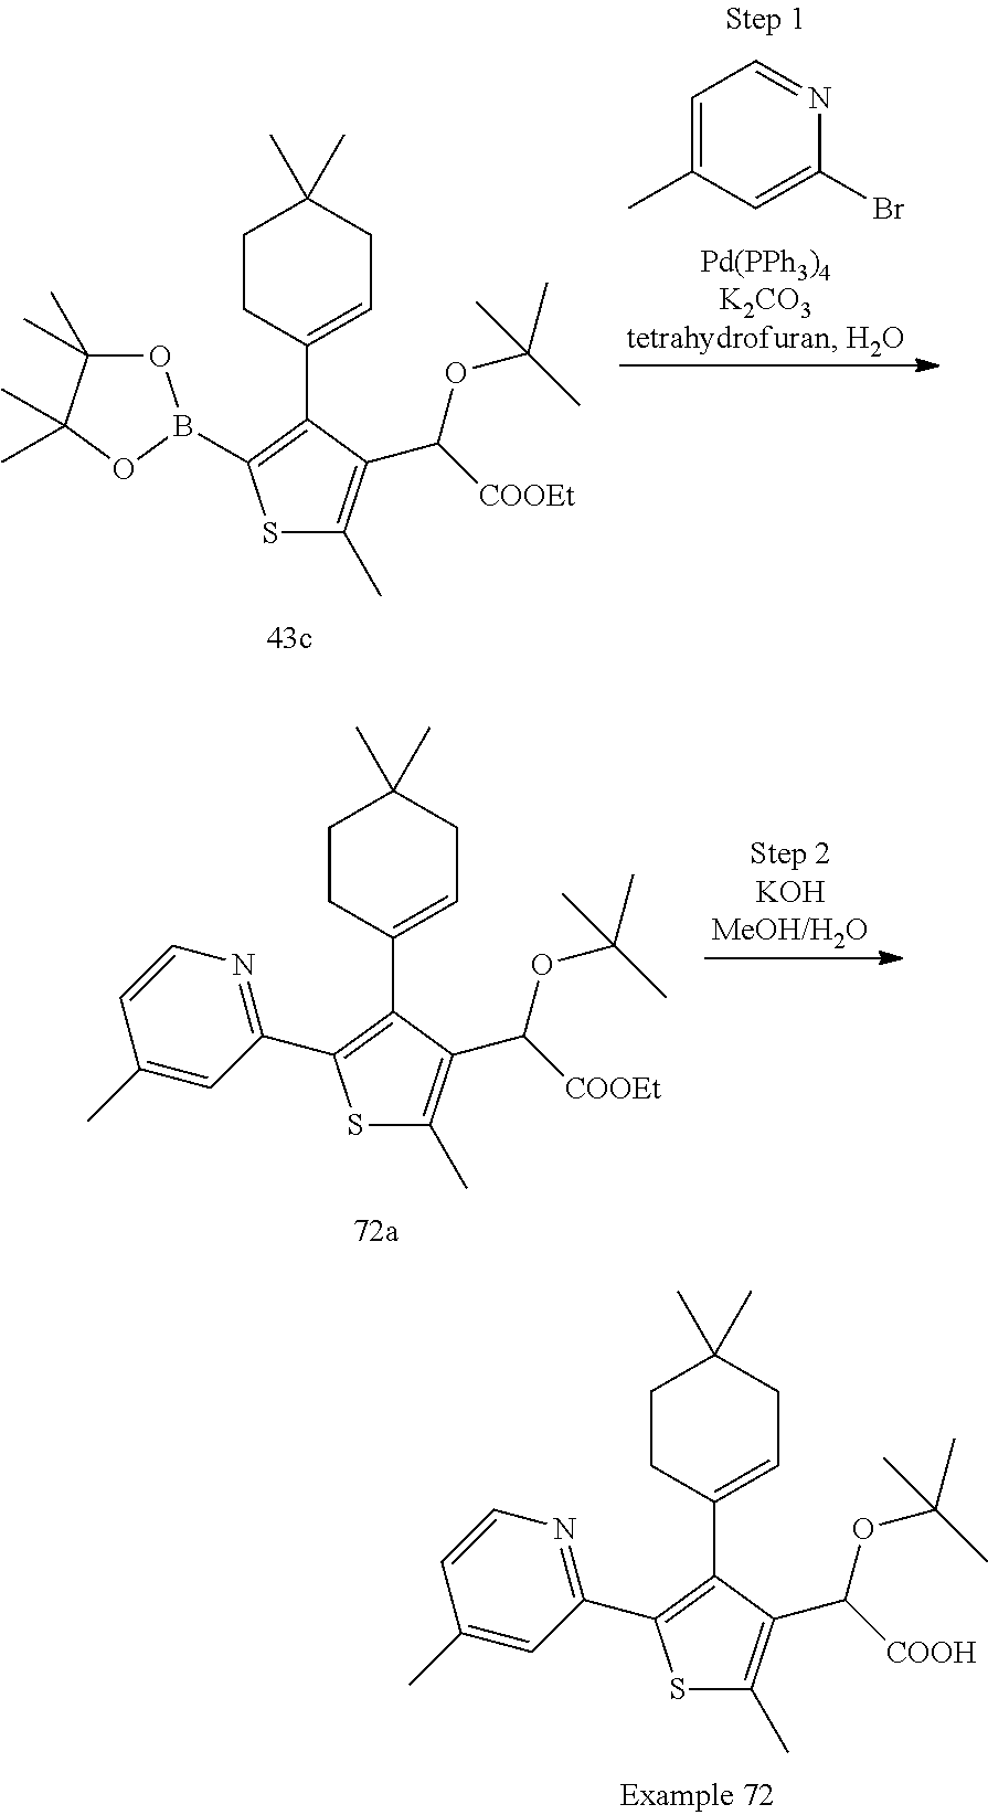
C1=C(C)C=C(Br)N=C1.S1C(C)=C(C([COOEt])OC(C)(C)C)C(C2=CCC(C)(C)CC2)=C1B1OC(C)(C)C(C)(C)O1.S1C(C)=C(C([COOEt])OC(C)(C)C)C(C2=CCC(C)(C)CC2)=C1C1=NC=CC(C)=C1.S1C(C)=C(C([COOH])OC(C)(C)C)C(C2=CCC(C)(C)CC2)=C1C1=NC=CC(C)=C1
